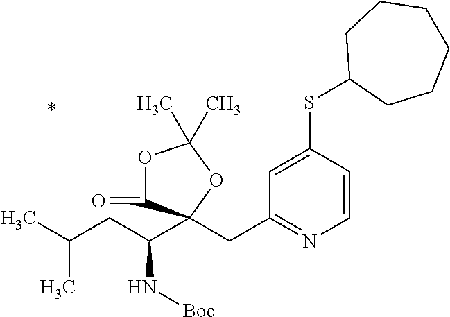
C(C1=NC=CC(SC2CCCCCC2)=C1)C1(C(CC(C)C)N[Boc])C(=O)OC(C)(C)O1
